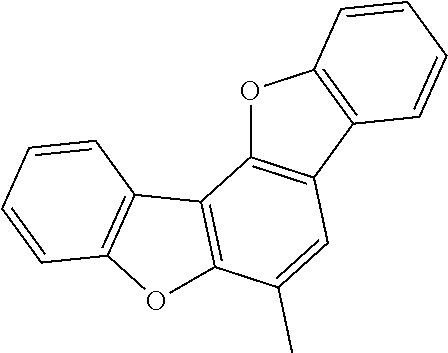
O1C2=C(C3=C1C=CC=C3)C=C(C)C1=C2C2=C(O1)C=CC=C2
